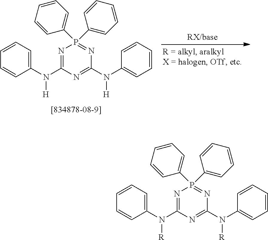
C1=CC=CC(P2(C3=CC=CC=C3)=NC(N(C3=CC=CC=C3)[H])=NC(N(C3=CC=CC=C3)[H])=N2)=C1.C1=CC=CC(P2(C3=CC=CC=C3)=NC(N(C3=CC=CC=C3)[R])=NC(N(C3=CC=CC=C3)[R])=N2)=C1
